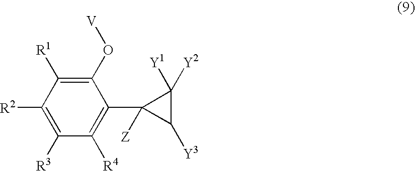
C1(O[V])=C([R1])C([R2])=C([R3])C([R4])=C1C1([Z])C([Y3])C1([Y2])[Y1]
